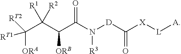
C(C(C(C(N([D]C([X][L][A])=O)[R3])=O)[ORB])([R2])[R1])([ORA])([RT1])[RT2]
